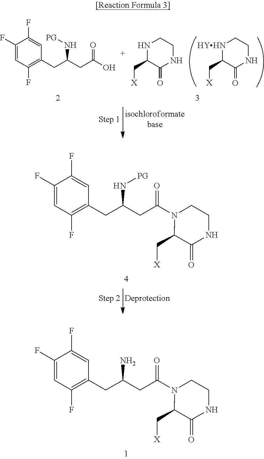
N1C(C[X])C(=O)NCC1.[HYHN]1C(C[X])C(=O)NCC1.C(CC(=O)O)(N[PG])CC1=C(F)C=C(F)C(F)=C1.C(CC(=O)N1C(C[X])C(=O)NCC1)(N[PG])CC1=C(F)C=C(F)C(F)=C1.C(CC(=O)N1C(C[X])C(=O)NCC1)(N)CC1=C(F)C=C(F)C(F)=C1
